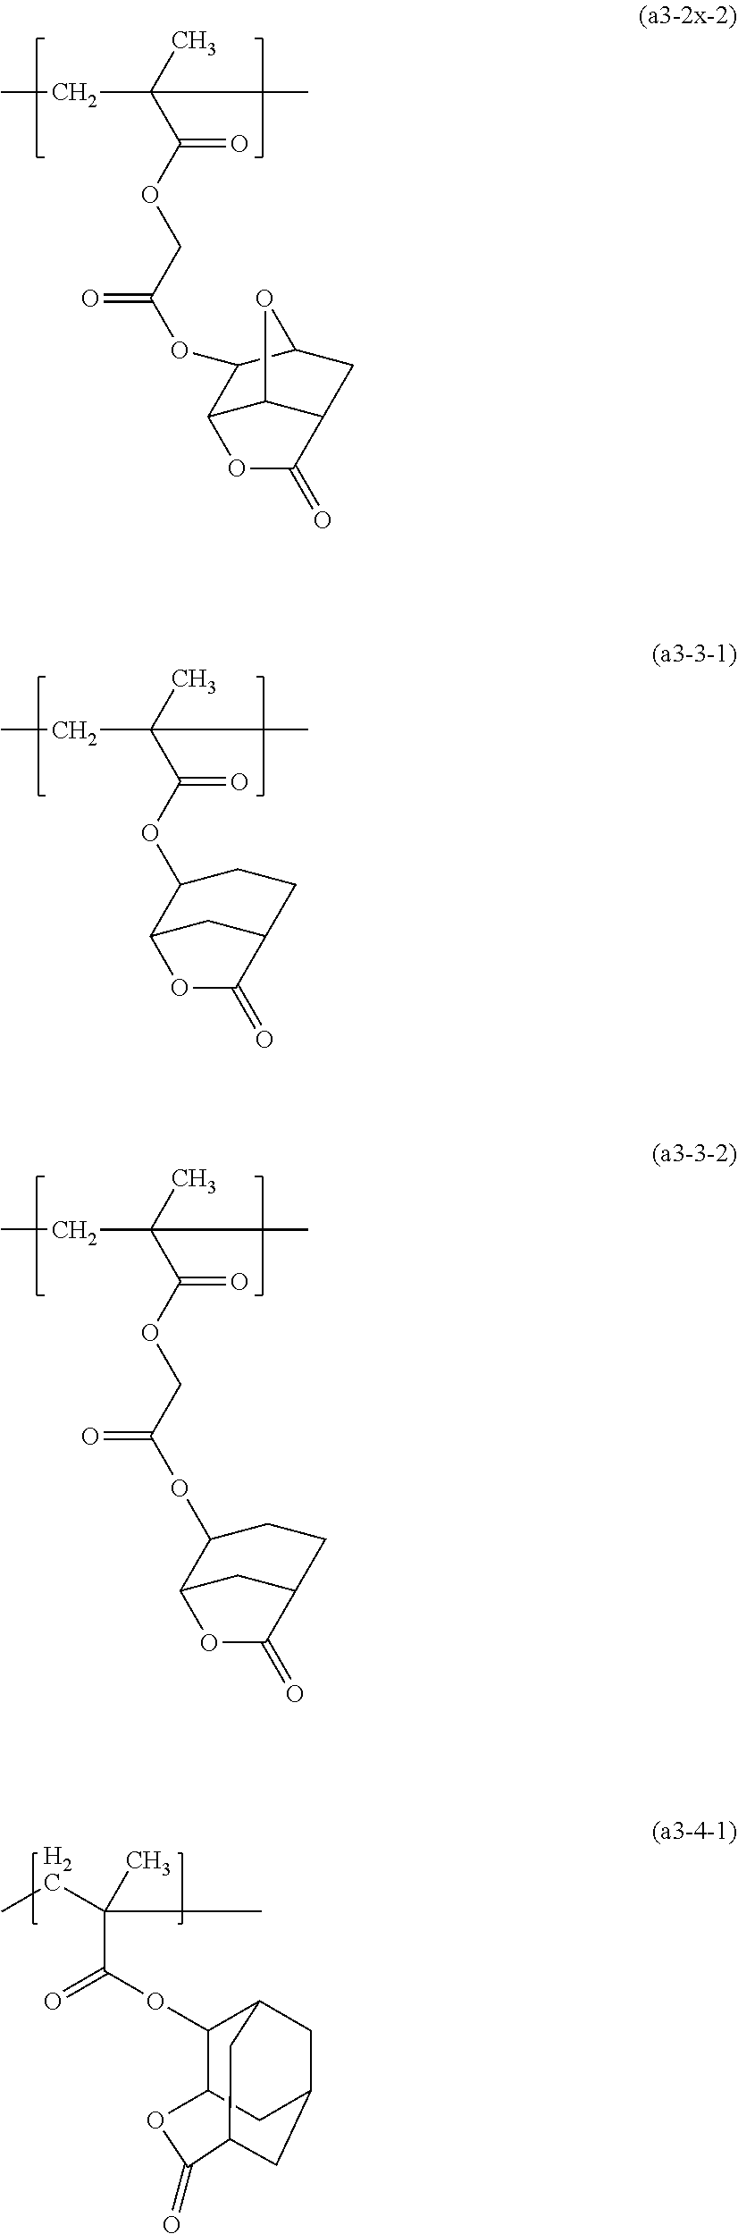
O(C(C(C)(CC)C)=O)CC(OC1C2C3C(CC1O3)C(=O)O2)=O.O(C(C(C)(CC)C)=O)C1C2CC(CC1)C(=O)O2.O(C(C(C)(CC)C)=O)CC(OC1C2CC(CC1)C(=O)O2)=O.C(C)(C)(CC)C(OC1C2CC3CC1CC(C3)C(=O)O2)=O
